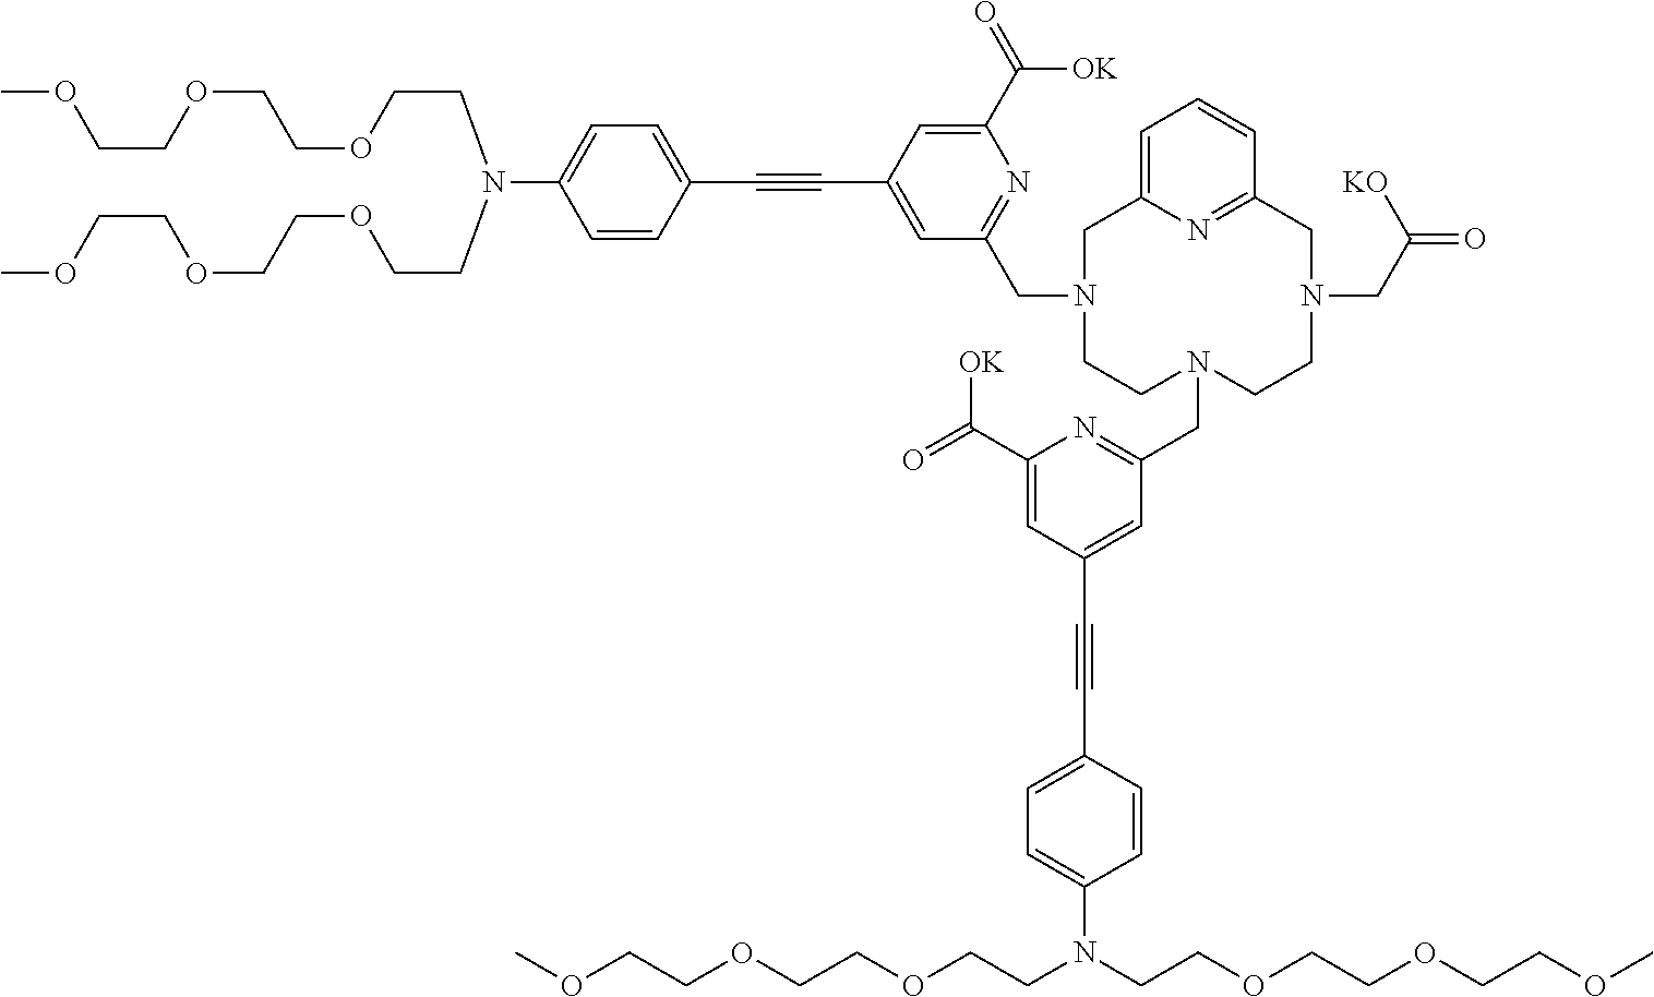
O(CCOCCOCCN(CCOCCOCCOC)C1=CC=C(C#CC2=CC(CN3CCN(CC4=NC(C(=O)[OK])=CC(C#CC5=CC=C(N(CCOCCOCCOC)CCOCCOCCOC)C=C5)=C4)CC4=CC=CC(=N4)CN(CC([KO])=O)CC3)=NC(C(=O)[OK])=C2)C=C1)C
